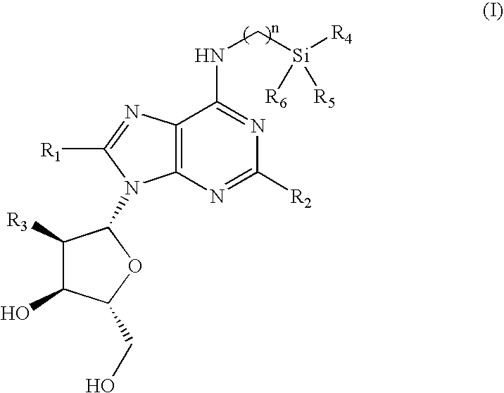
C12=C(N=C([R2])N=C1NC[Si]([R4])([R5])[R6])N(C1C([R3])C(O)C(CO)O1)C([R1])=N2
